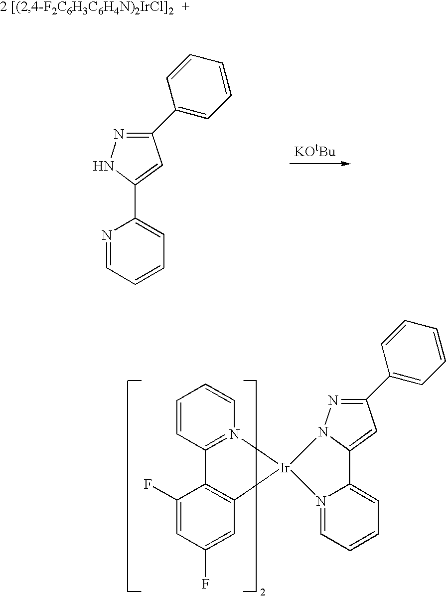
C1(C2=CC=CC=C2)=NNC(C2=CC=CC=N2)=C1.C1=CC2=N(C=C1)[Ir]1(C3=C2C(F)=CC(F)=C3)N2N=C(C3=CC=CC=C3)C=C2C2=CC=CC=N12
